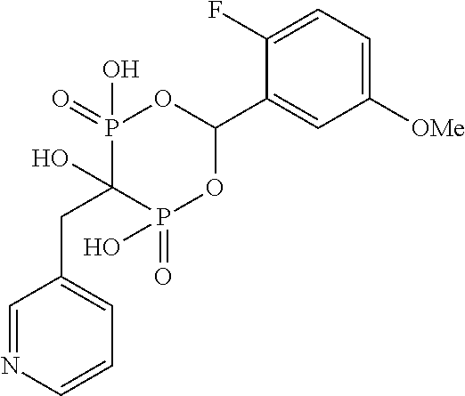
C1=NC=CC=C1CC1(O)P(=O)(O)OC(C2=CC([OMe])=CC=C2F)OP1(=O)O
